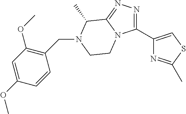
C1(C2=CSC(C)=N2)=NN=C2N1CCN(CC1=C(OC)C=C(OC)C=C1)C2C
